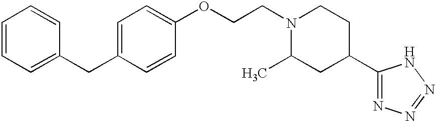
C1=CC=C(CC2=CC=C(OCCN3C(C)CC(C4=NN=NN4)CC3)C=C2)C=C1
